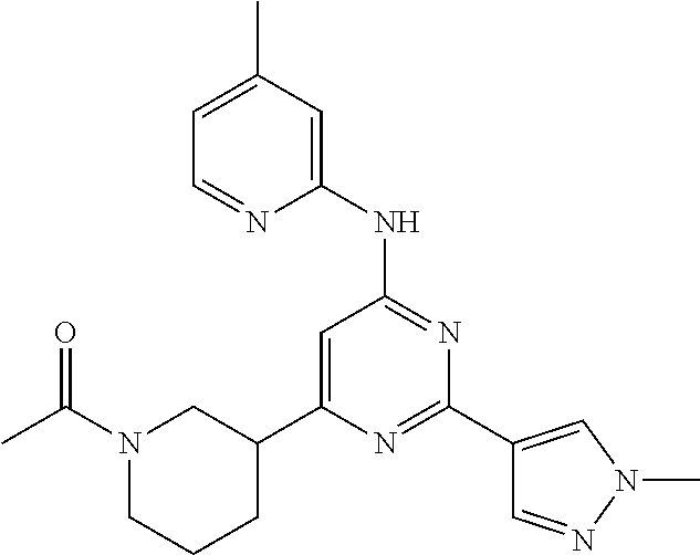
N1=C(C2=CN(C)N=C2)N=C(NC2=CC(C)=CC=N2)C=C1C1CCCN(C(C)=O)C1
